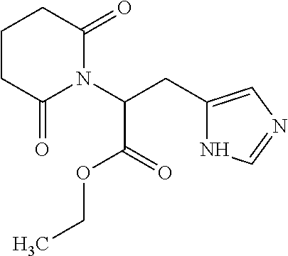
C1CC(=O)N(C(CC2=CN=CN2)C(OCC)=O)C(=O)C1
